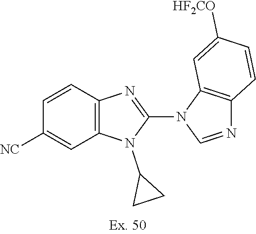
C12=C(C=CC([HF2CO])=C1)N=CN2C1=NC2=C(N1C1CC1)C=C([NC])C=C2
